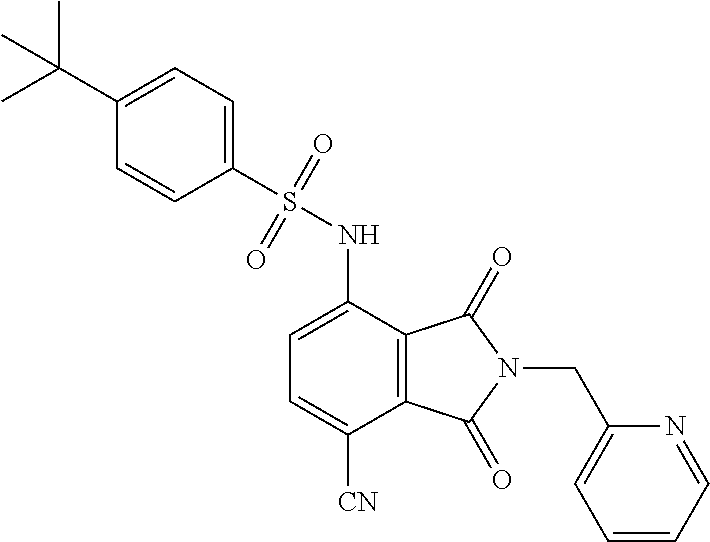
C1=C(NS(C2=CC=C(C(C)(C)C)C=C2)(=O)=O)C2=C(C([CN])=C1)C(=O)N(CC1=CC=CC=N1)C2=O
